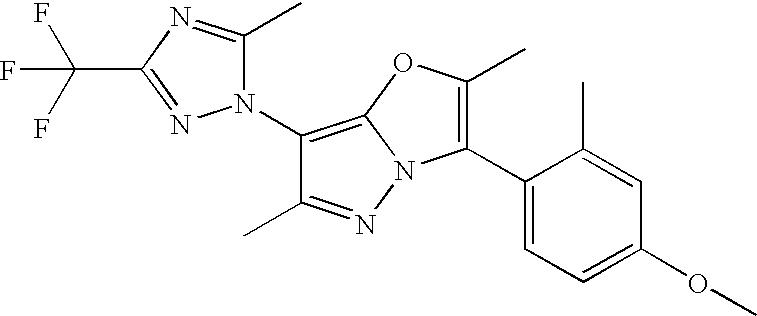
C1(N2C(C)=NC(C(F)(F)F)=N2)=C2N(N=C1C)C(C1=CC=C(OC)C=C1C)=C(C)O2
